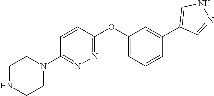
C1NCCN(C2=NN=C(OC3=CC=CC(C4=CNN=C4)=C3)C=C2)C1
